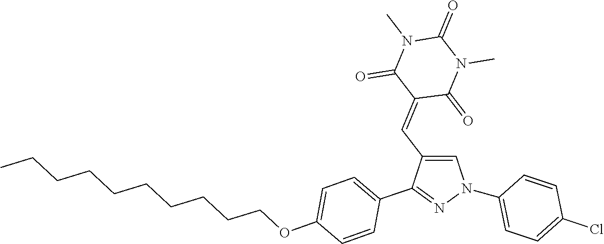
C1(N2C=C(C=C3C(=O)N(C)C(=O)N(C)C3=O)C(C3=CC=C(OCCCCCCCCCC)C=C3)=N2)=CC=C(Cl)C=C1
